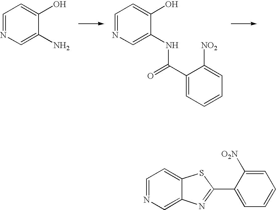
C1=NC=C(N)C(O)=C1.C1=NC=C(NC(C2=CC=CC=C2[NO2])=O)C(O)=C1.C1=NC=C2C(=C1)SC(C1=CC=CC=C1[O2N])=N2
